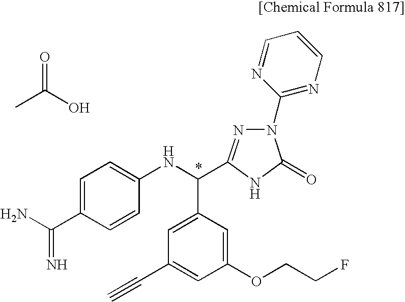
C1=C(C(=N)N)C=CC(NC(C2=CC(C#C)=CC(OCCF)=C2)C2=NN(C3=NC=CC=N3)C(=O)N2)=C1.CC(O)=O
